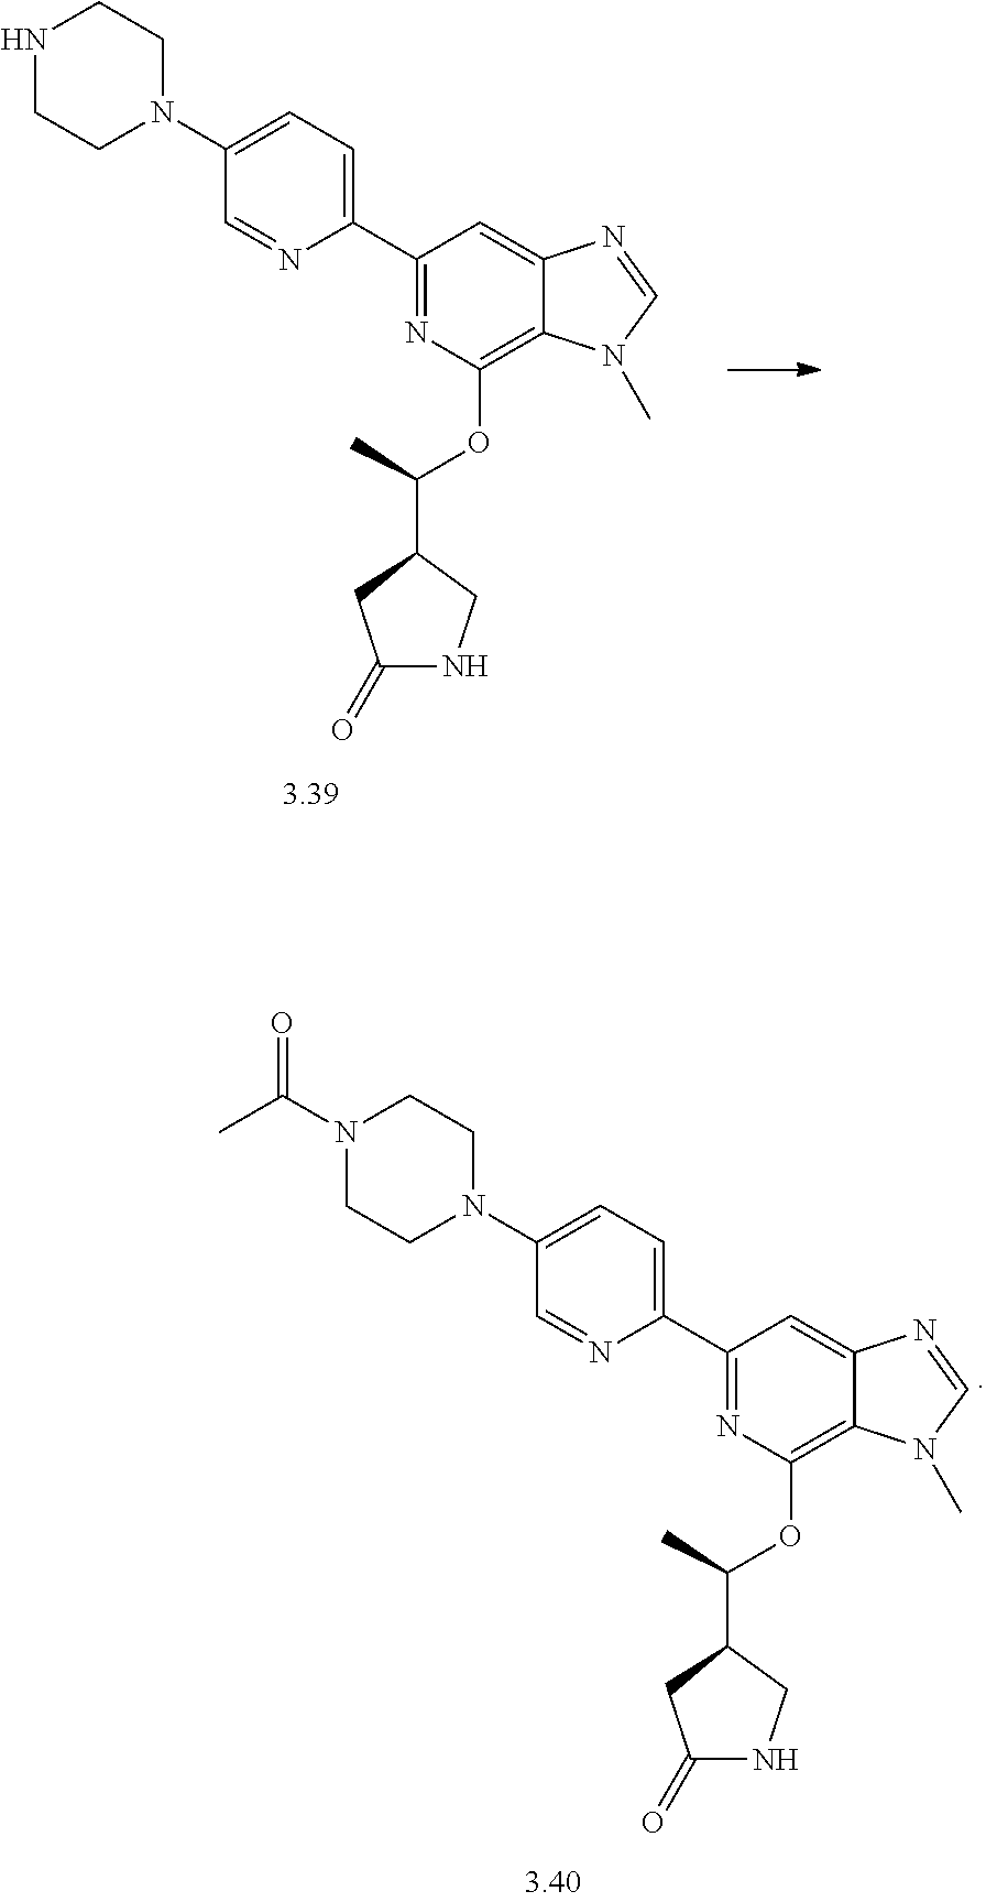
C1=C(N2CCNCC2)C=NC(C2=NC(OC(C3CC(=O)NC3)C)=C3C(=C2)N=CN3C)=C1.C1=C(N2CCN(C(C)=O)CC2)C=NC(C2=NC(OC(C3CC(=O)NC3)C)=C3C(=C2)N=CN3C)=C1
